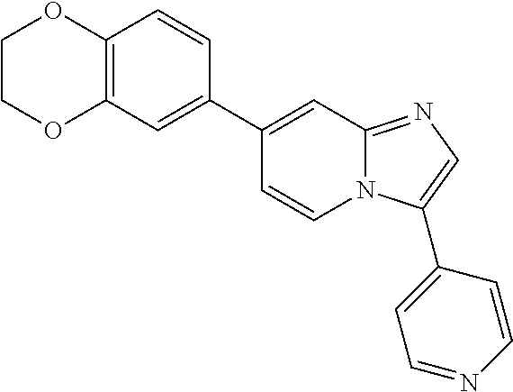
C12=C(C=C(C3=CC4=NC=C(C5=CC=NC=C5)N4C=C3)C=C1)OCCO2
